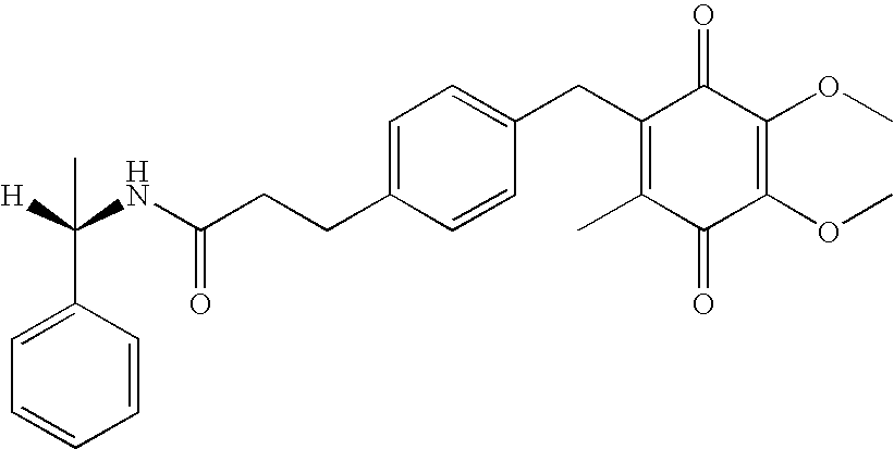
C1(=O)C(C)=C(CC2=CC=C(CCC(=O)NC([H])(C3=CC=CC=C3)C)C=C2)C(=O)C(OC)=C1OC
